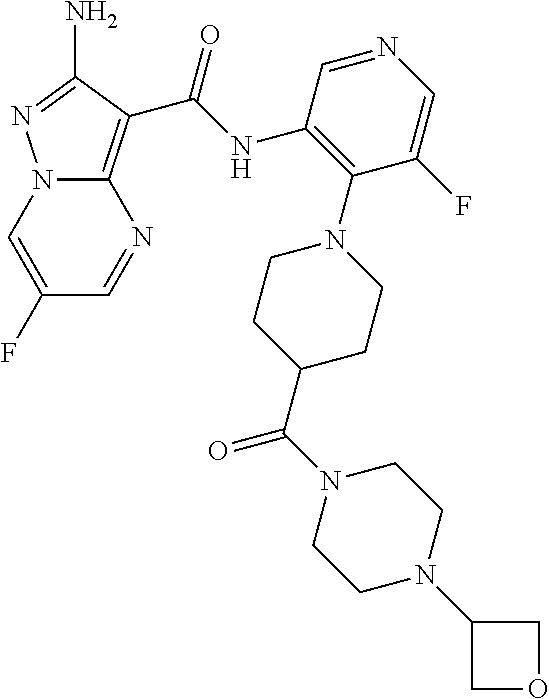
C12=C(C(NC3=C(N4CCC(C(N5CCN(C6COC6)CC5)=O)CC4)C(F)=CN=C3)=O)C(N)=NN1C=C(F)C=N2
